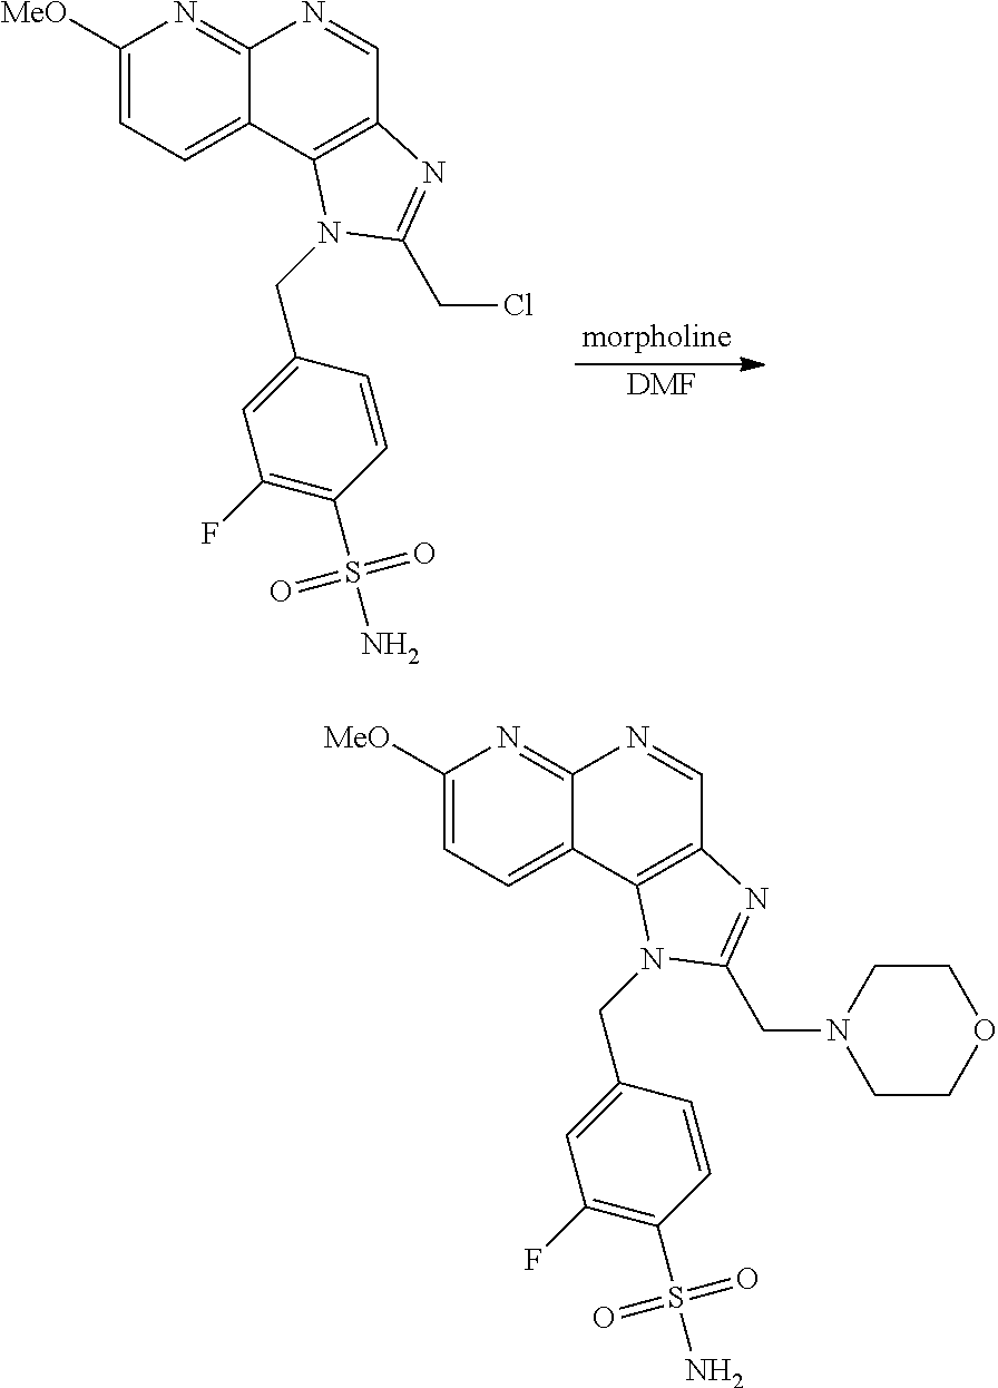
C1([MeO])=CC=C2C(=N1)N=CC1=C2N(CC2=CC(F)=C(S(N)(=O)=O)C=C2)C(CCl)=N1.[DMF].C1([MeO])=CC=C2C(=N1)N=CC1=C2N(CC2=CC(F)=C(S(N)(=O)=O)C=C2)C(CN2CCOCC2)=N1
